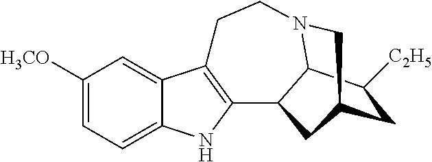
C1([H3CO])=CC=C2C(=C1)C1=C(N2)C2C3N(CC1)CC(CC3[C2H5])C2
